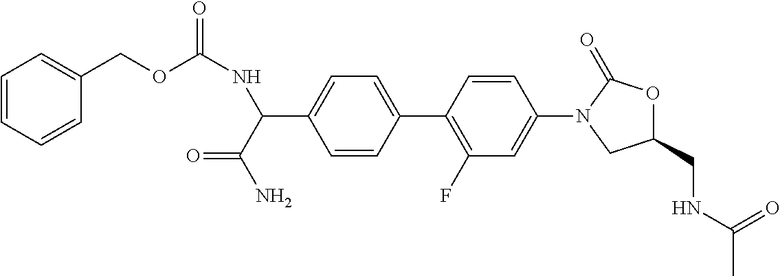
C1=CC(C2=C(F)C=C(N3CC(CNC(=O)C)OC3=O)C=C2)=CC=C1C(NC(OCC1=CC=CC=C1)=O)C(=O)N
